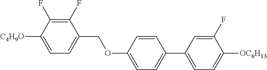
C1(F)=C(F)C([C4H9O])=CC=C1COC1=CC=C(C2=CC=C([OC6H13])C(F)=C2)C=C1
